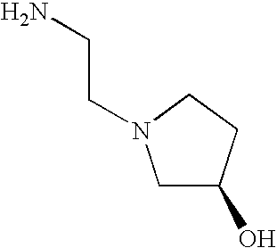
C1C(O)CCN1CCN
